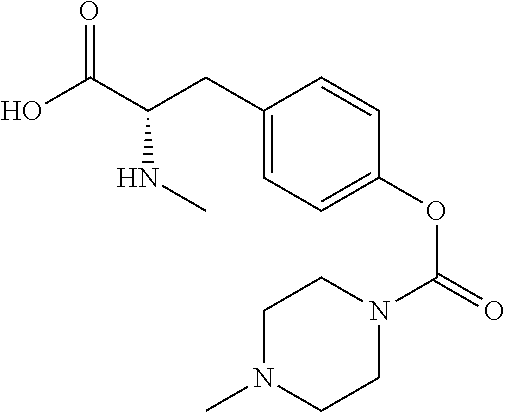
C1CN(C)CCN1C(OC1=CC=C(CC(NC)C(O)=O)C=C1)=O
